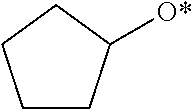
C1CC([O*])CC1
